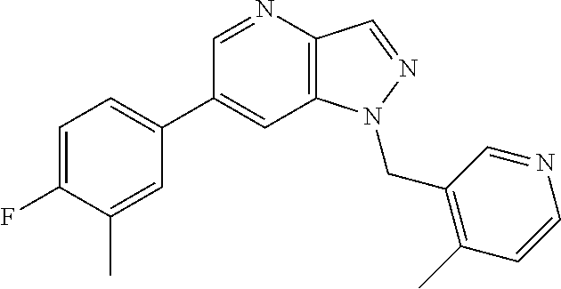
C1(C2=CC=C(F)C(C)=C2)=CC2=C(C=NN2CC2=C(C)C=CN=C2)N=C1
